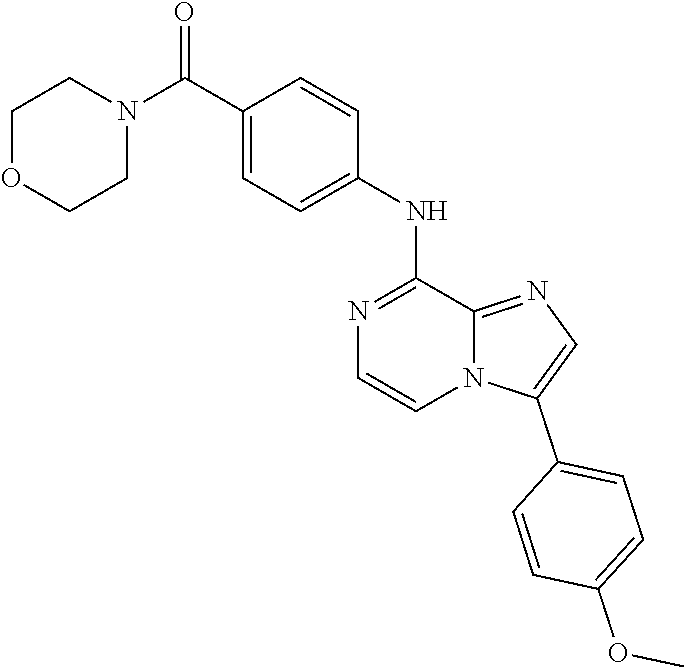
C1OCCN(C(C2=CC=C(NC3=NC=CN4C3=NC=C4C3=CC=C(OC)C=C3)C=C2)=O)C1
